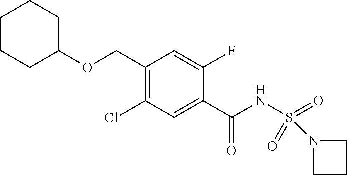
C1(Cl)=C(COC2CCCCC2)C=C(F)C(C(NS(N2CCC2)(=O)=O)=O)=C1
